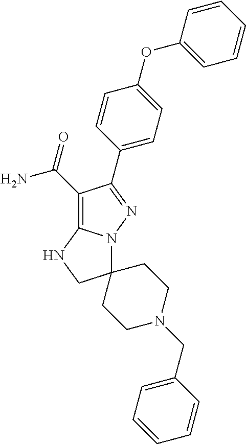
C1(C(=O)N)=C2N(N=C1C1=CC=C(OC3=CC=CC=C3)C=C1)C1(CN2)CCN(CC2=CC=CC=C2)CC1
